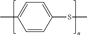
C1=CC(SC)=CC=C1C
